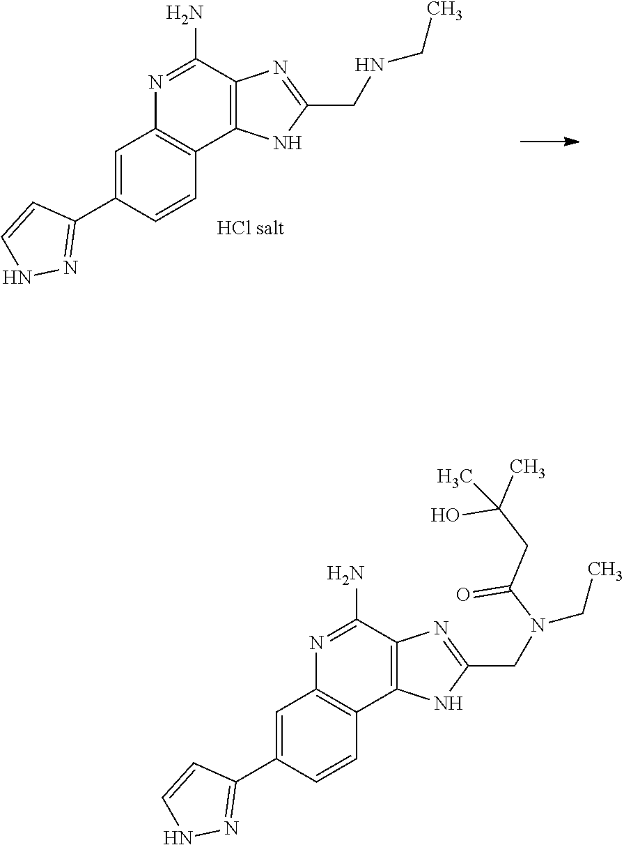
C1=C(C2=NNC=C2)C=CC2=C1N=C(N)C1=C2NC(CN(CC)C(CC(C)(O)C)=O)=N1.C1=C(C2=NNC=C2)C=CC2=C1N=C(N)C1=C2NC(CNCC)=N1
